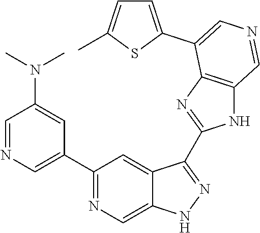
C1(C2=CN=CC(N(C)C)=C2)=NC=C2C(=C1)C(C1=NC3=C(N1)C=NC=C3C1=CC=C(C)S1)=NN2
